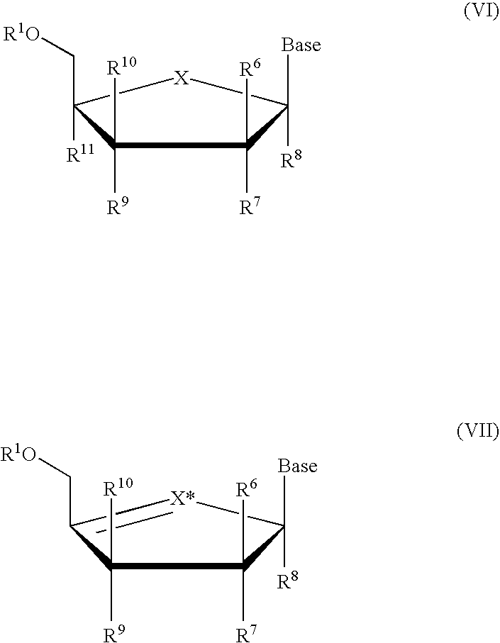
[R8]C1([Base])C([R7])([R6])C([R9])([R10])C([R11])(C[R1O])[X]1.C1(C[R1O])=[X*]C([R8])([Base])C([R7])([R6])C1([R9])[R10]
